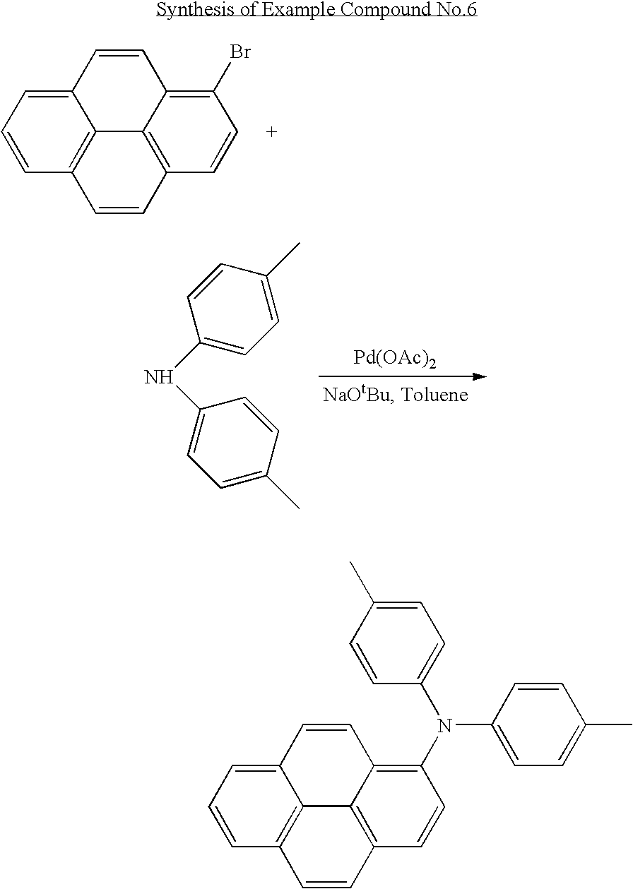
C12=CC=CC3=C1C1=C(C=C3)C=CC(Br)=C1C=C2.N(C1=CC=C(C)C=C1)C1=CC=C(C)C=C1.[Pd(OAc)2].C12=CC=CC3=C1C1=C(C=C3)C=CC(N(C3=CC=C(C)C=C3)C3=CC=C(C)C=C3)=C1C=C2
